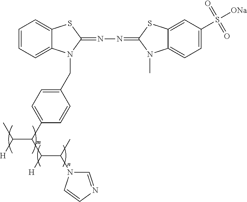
C1=CC=C2C(=C1)SC(=NN=C1SC3=CC(S([ONa])(=O)=O)=CC=C3N1C)N2CC1=CC=C(C(C([H])C)C(C(C)N2C=NC=C2)[H])C=C1
